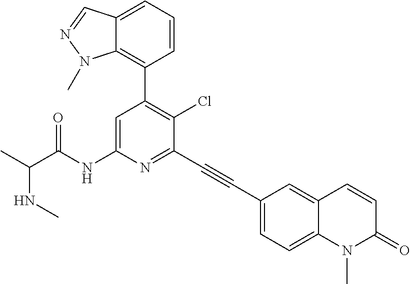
N(C)C(C)C(NC1=CC(C2=C3C(=CC=C2)C=NN3C)=C(Cl)C(C#CC2=CC=C3C(=C2)C=CC(=O)N3C)=N1)=O
